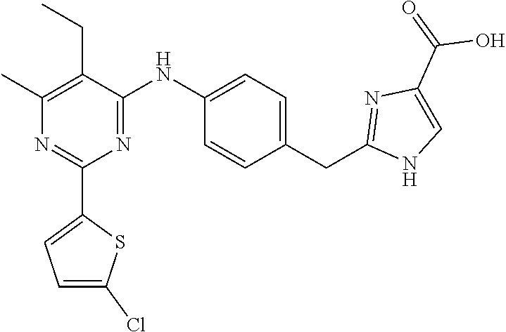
C1(C)=C(CC)C(NC2=CC=C(CC3=NC(C(=O)O)=CN3)C=C2)=NC(C2=CC=C(Cl)S2)=N1
